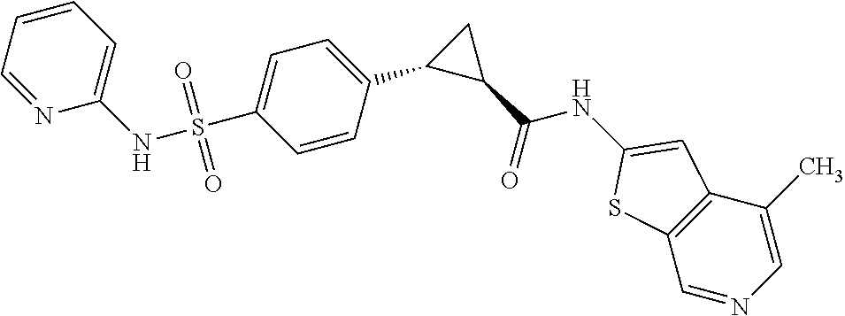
C1=C(S(NC2=CC=CC=N2)(=O)=O)C=CC(C2C(C(NC3=CC4=C(C=NC=C4C)S3)=O)C2)=C1
